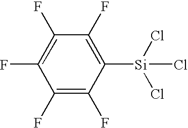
C1(F)=C(F)C([Si](Cl)(Cl)Cl)=C(F)C(F)=C1F
